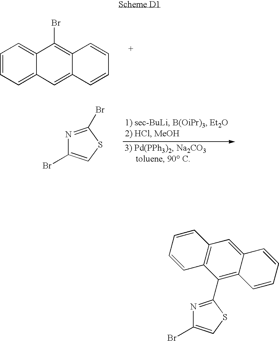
C1=CC=C2C(=C1)C(Br)=C1C(=C2)C=CC=C1.N1=C(Br)SC=C1Br.N1=C(C2=C3C(=CC4=C2C=CC=C4)C=CC=C3)SC=C1Br
